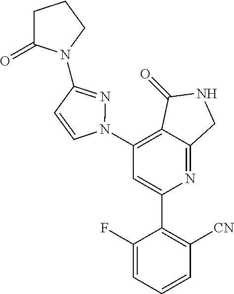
C1(N2N=C(N3C(=O)CCC3)C=C2)=C2C(=NC(C3=C([CN])C=CC=C3F)=C1)CNC2=O
